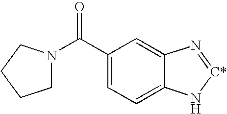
C1(C(=O)N2CCCC2)=CC=C2C(=C1)N=[C*]N2
